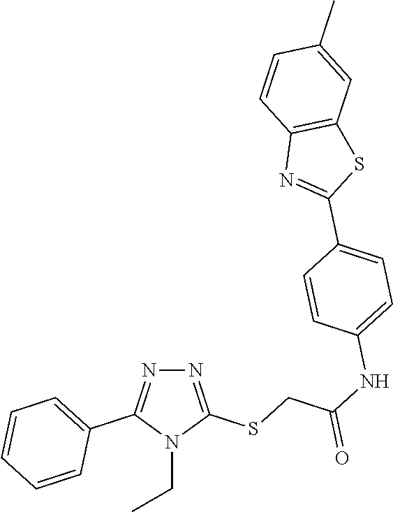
N1=C(SCC(NC2=CC=C(C3=NC4=C(S3)C=C(C)C=C4)C=C2)=O)N(CC)C(C2=CC=CC=C2)=N1
